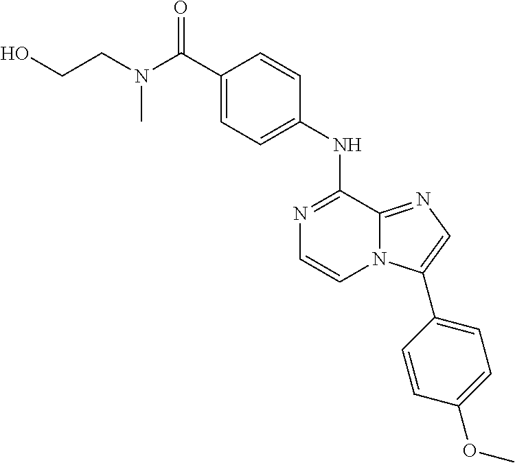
C1(C(N(CCO)C)=O)=CC=C(NC2=NC=CN3C2=NC=C3C2=CC=C(OC)C=C2)C=C1
